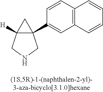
C12([H])C(C3=CC4=C(C=C3)C=CC=C4)(C1)CNC2
